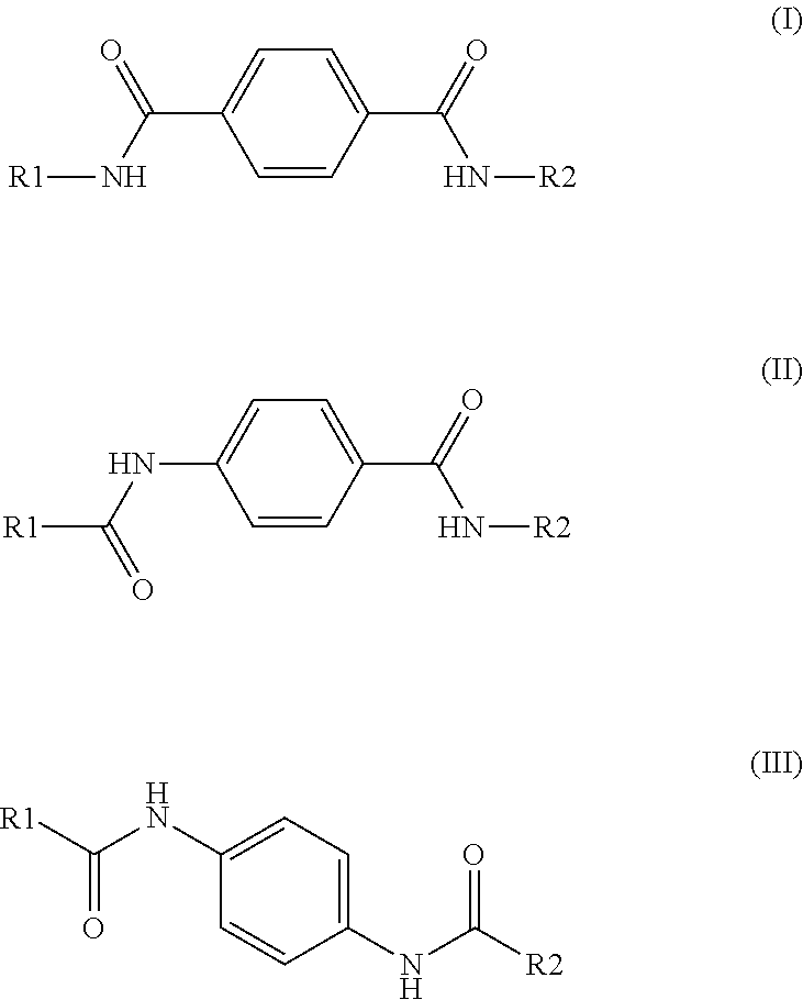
C1=CC(C(=O)N[R2])=CC=C1C(N[R1])=O.C1=CC(C(=O)N[R2])=CC=C1NC([R1])=O.C1(NC([R2])=O)=CC=C(NC([R1])=O)C=C1
